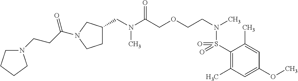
C1(S(N(CCOCC(N(CC2CCN(C(CCN3CCCC3)=O)C2)C)=O)C)(=O)=O)=C(C)C=C(OC)C=C1C
